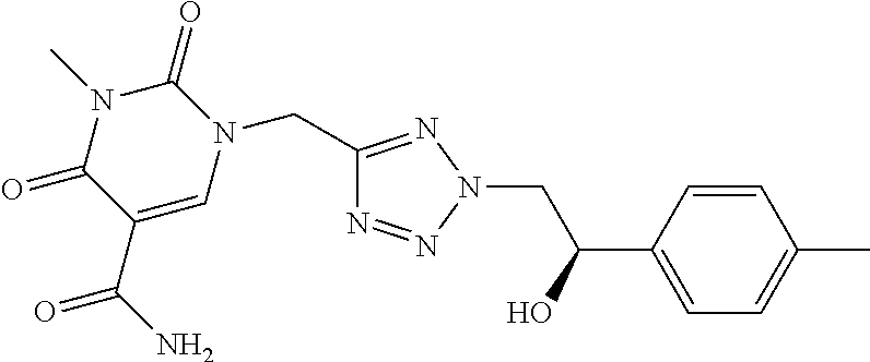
C1(CN2C(=O)N(C)C(=O)C(C(N)=O)=C2)=NN(CC(C2=CC=C(C)C=C2)O)N=N1
